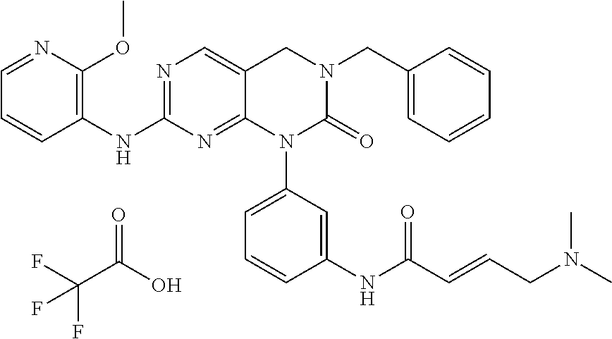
N1=C(NC2=C(OC)N=CC=C2)N=C2C(=C1)CN(CC1=CC=CC=C1)C(=O)N2C1=CC=CC(NC(C=CCN(C)C)=O)=C1.FC(C(O)=O)(F)F
